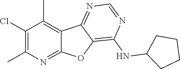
C1(Cl)=C(C)N=C2C(=C1C)C1=NC=NC(NC3CCCC3)=C1O2
